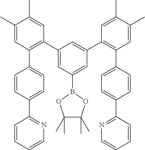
C1(C)=CC(C2=CC=C(C3=NC=CC=C3)C=C2)=C(C2=CC(B3OC(C)(C)C(C)(C)O3)=CC(C3=C(C4=CC=C(C5=NC=CC=C5)C=C4)C=C(C)C(C)=C3)=C2)C=C1C
